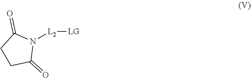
C1CC(=O)N([L2][LG])C1=O
